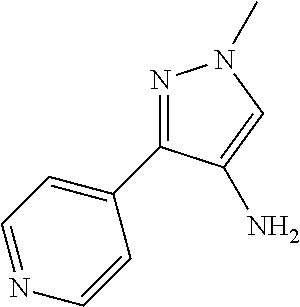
N1=C(C2=CC=NC=C2)C(N)=CN1C
